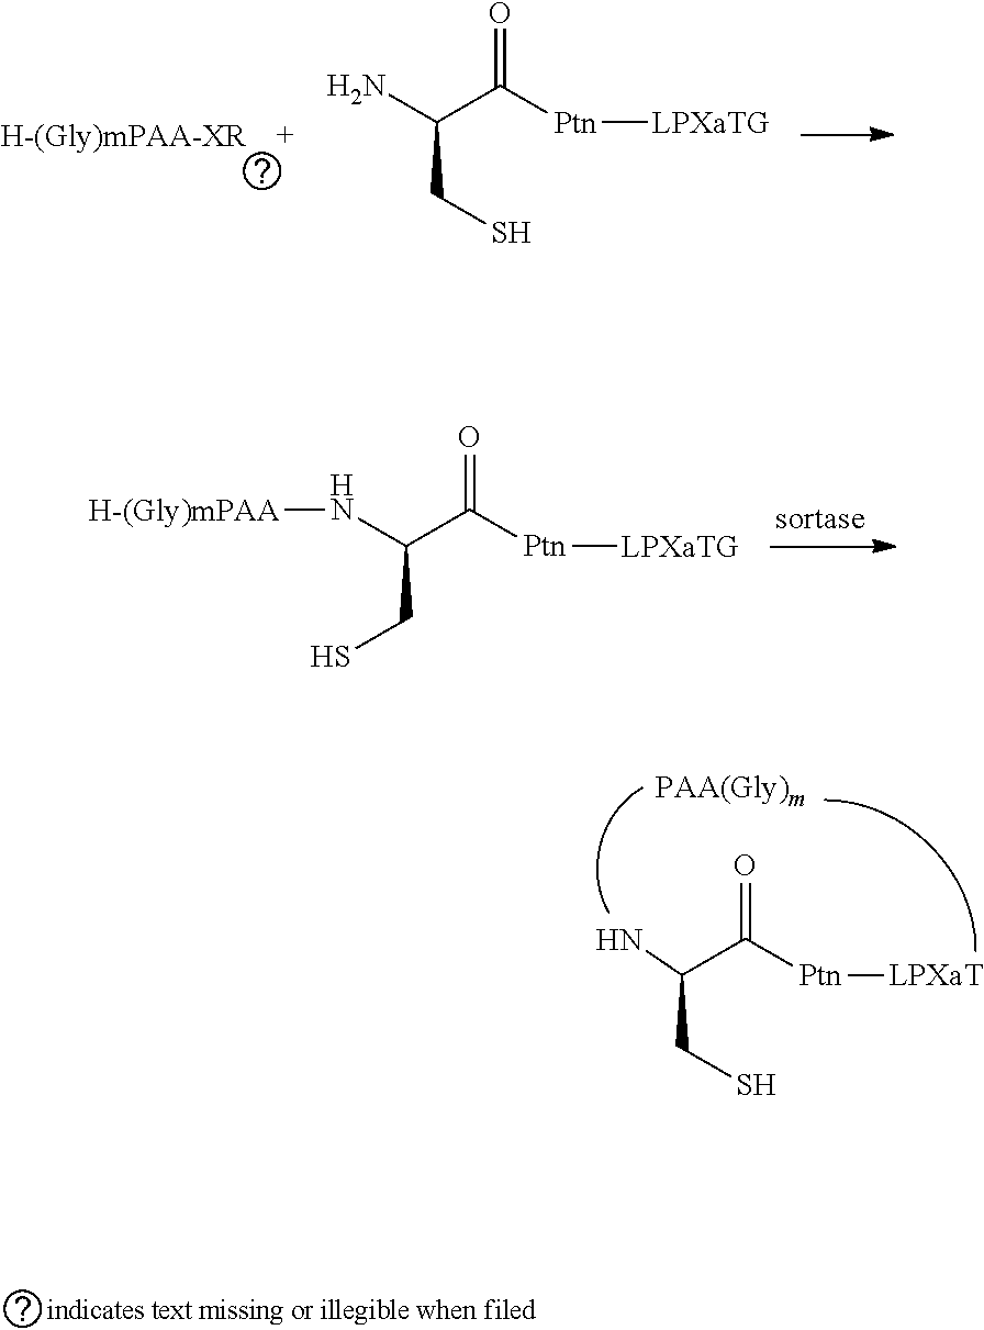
O=C(C(CS)N)[Ptn][LPXaTG].O=C(C(CS)N[H-(Gly)mPAA])[Ptn][LPXaTG].O=C(C(CS)N)[Ptn][LPXaT]
